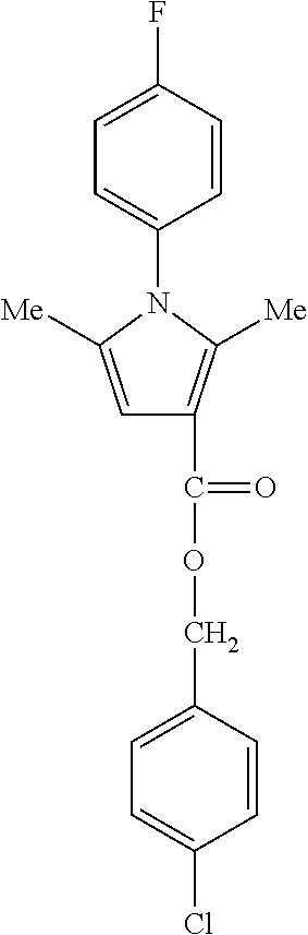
C1=C([Me])N(C2=CC=C(F)C=C2)C([Me])=C1C(OCC1=CC=C(Cl)C=C1)=O
